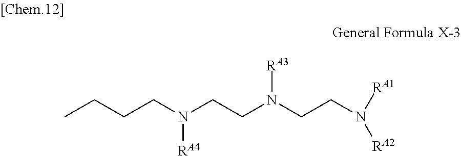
N([RA1])([RA2])CCN(CCN(CCCC)[RA4])[RA3]
